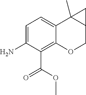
C1=C(N)C(C(OC)=O)=C2C(=C1)C1(C)C(CO2)C1
